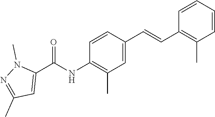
C1=CC(C=CC2=C(C)C=CC=C2)=CC(C)=C1NC(C1=CC(C)=NN1C)=O
